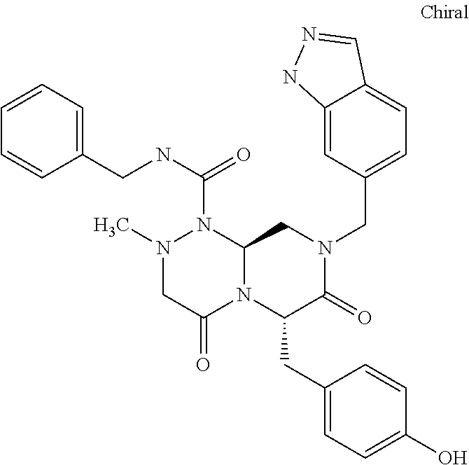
N1(C)CC(=O)N2C(N1C(NCC1=CC=CC=C1)=O)CN(CC1=CC=C3C(=C1)NN=C3)C(=O)C2CC1=CC=C(O)C=C1
